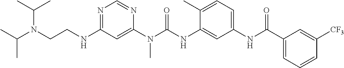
C(NC1=NC=NC(N(C(NC2=CC(NC(C3=CC=CC([CF3])=C3)=O)=CC=C2C)=O)C)=C1)CN(C(C)C)C(C)C
